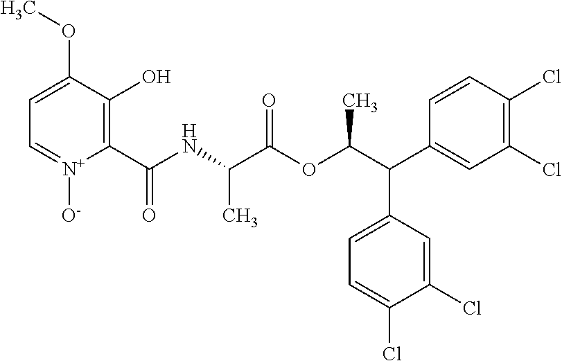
C1=C(OC)C(O)=C(C(NC(C(OC(C(C2=CC(Cl)=C(Cl)C=C2)C2=CC=C(Cl)C(Cl)=C2)C)=O)C)=O)[N+]([O-])=C1
